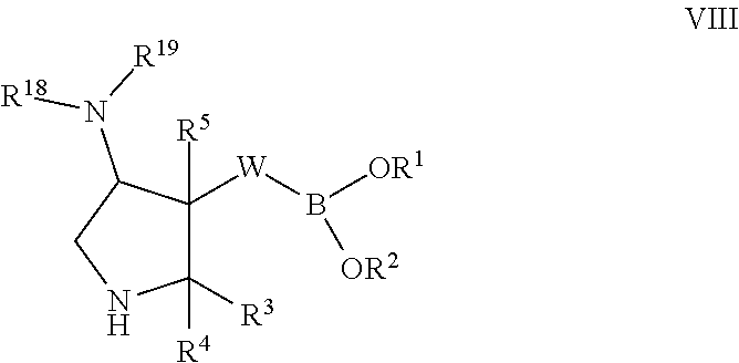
C1([R3])([R4])C([W]B([OR1])[OR2])([R5])C(N([R19])[R18])CN1
